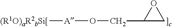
C1(CO[A][(R1O)aR2bSi[])CO1
